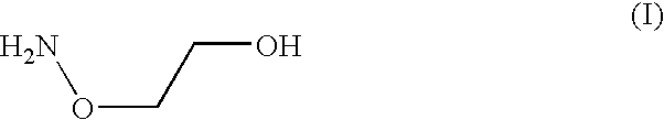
NOCCO
